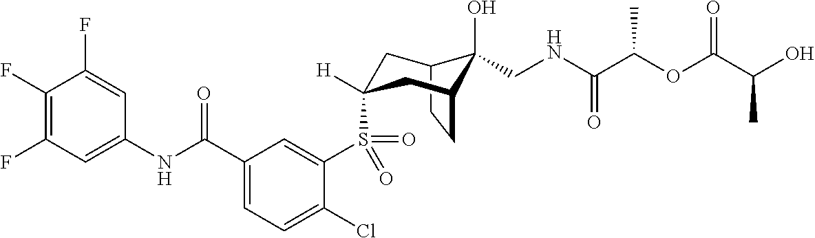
C12CCC(CC(S(C3=CC(C(NC4=CC(F)=C(F)C(F)=C4)=O)=CC=C3Cl)(=O)=O)([H])C1)C2(O)CNC(C(OC(C(O)C)=O)C)=O
